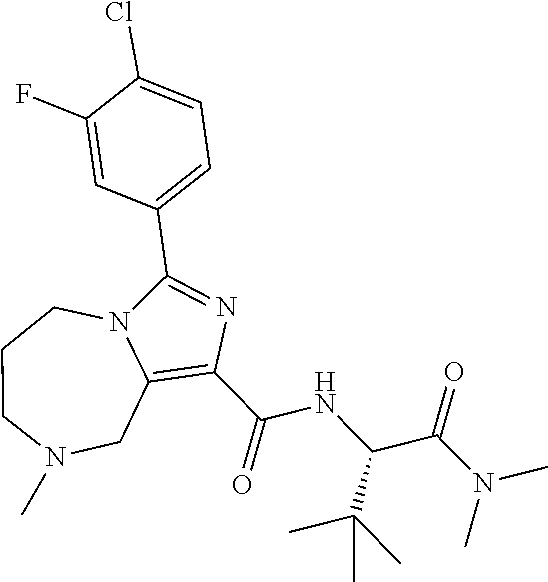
C1(C(NC(C(C)(C)C)C(=O)N(C)C)=O)=C2CN(C)CCCN2C(C2=CC=C(Cl)C(F)=C2)=N1
